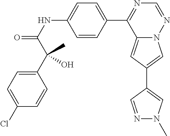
C12=CC(C3=CN(C)N=C3)=CN1N=CN=C2C1=CC=C(NC(=O)C(C2=CC=C(Cl)C=C2)(C)O)C=C1
